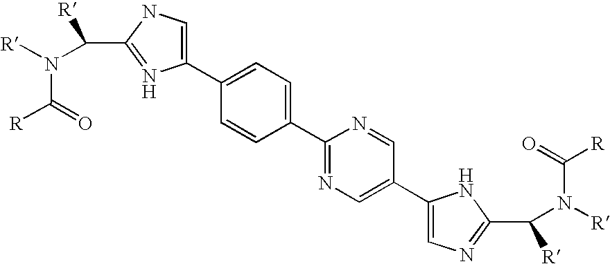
C(C1=NC(C2=CC=C(C3=NC=C(C4=CN=C(C(N([R])C([R])=O)[R])N4)C=N3)C=C2)=CN1)([R])N(C(=O)[R])[R]
